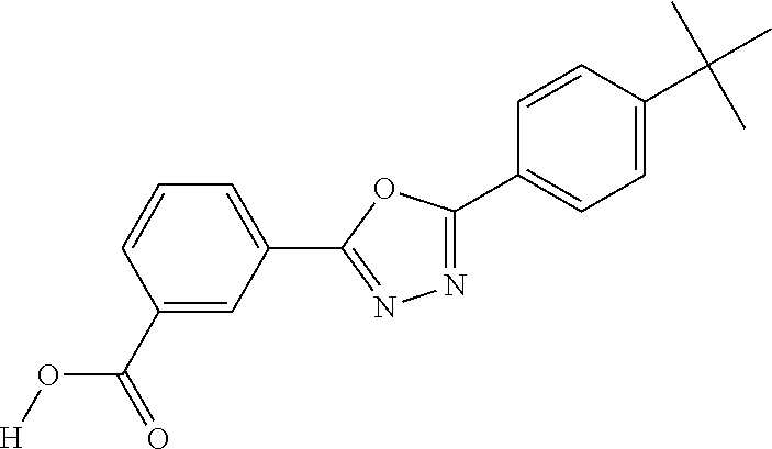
[H]OC(C1=CC(C2=NN=C(C3=CC=C(C(C)(C)C)C=C3)O2)=CC=C1)=O
